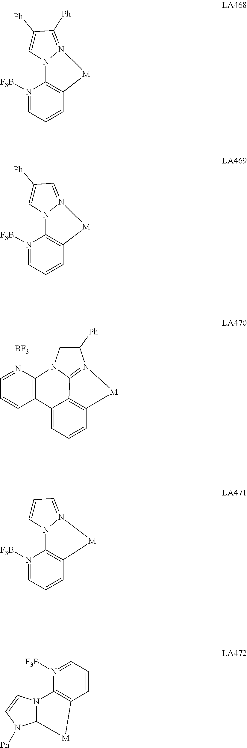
C1([Ph])=N2[M]C3=C(N([F3B])=CC=C3)N2C=C1[Ph].C1=N2[M]C3=C(N([F3B])=CC=C3)N2C=C1[Ph].C1([Ph])=CN2C3=C(C=CC=N3[BF3])C3=CC=CC4=C3C2=N1[M]4.C1=N2[M]C3=C(N([F3B])=CC=C3)N2C=C1.C1=CC=N([F3B])C2=C1[M]C1N2C=CN1[Ph]
